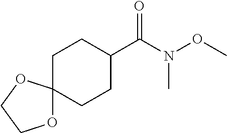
C1CC(C(N(OC)C)=O)CCC12OCCO2
